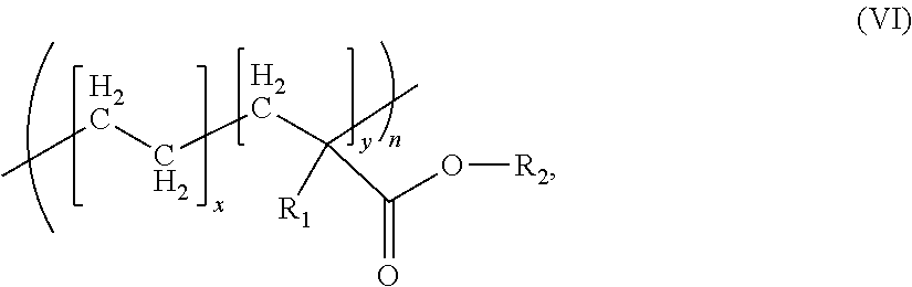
CCCCC(C)(C(O[R2])=O)[R1]
